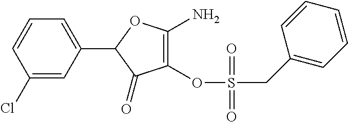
C1(Cl)=CC(C2C(=O)C(OS(CC3=CC=CC=C3)(=O)=O)=C(N)O2)=CC=C1
